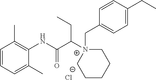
C1=CC=C(C)C(NC(C([N+]2(CC3=CC=C(CC)C=C3)CCCCC2)CC)=O)=C1C.[Cl-]
